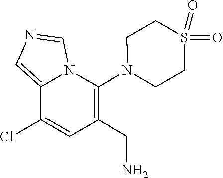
C1(Cl)=CC(CN)=C(N2CCS(=O)(=O)CC2)N2C1=CN=C2
